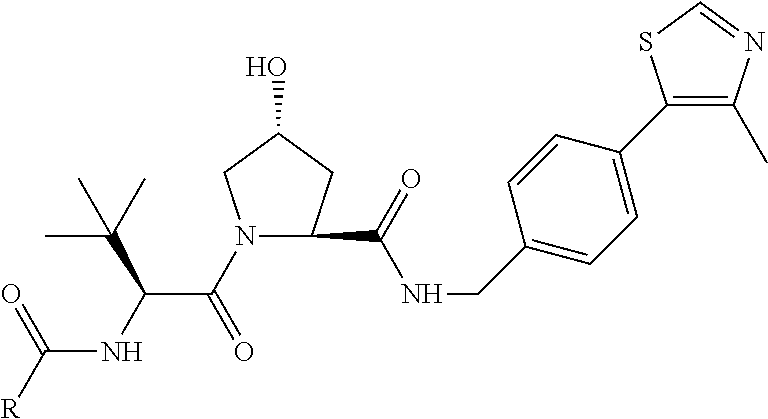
N1(C(C(NC([R])=O)C(C)(C)C)=O)CC(O)CC1C(NCC1=CC=C(C2=C(C)N=CS2)C=C1)=O
